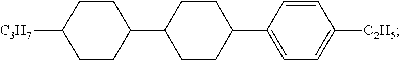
C1CC(C2CCC(C3=CC=C([C2H5])C=C3)CC2)CCC1[C3H7]
